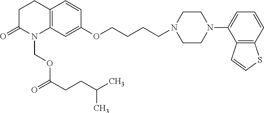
C1C(=O)N(COC(=O)CCC(C)C)C2=C(C1)C=CC(OCCCCN1CCN(C3=CC=CC4=C3C=CS4)CC1)=C2
